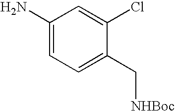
C1(N)=CC=C(C[NHBoc])C(Cl)=C1
